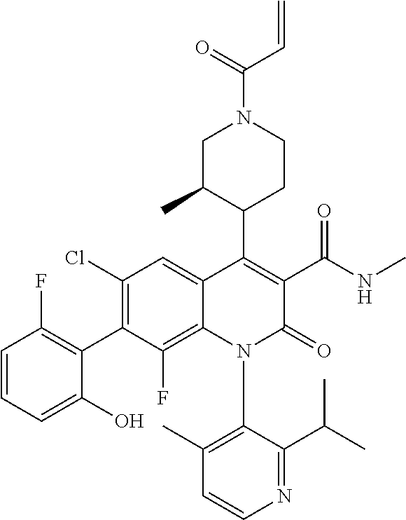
C1=CN=C(C(C)C)C(N2C(=O)C(C(NC)=O)=C(C3C(C)CN(C(=O)C=C)CC3)C3=CC(Cl)=C(C4=C(F)C=CC=C4O)C(F)=C23)=C1C
